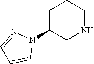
C1=CC=NN1C1CNCCC1
